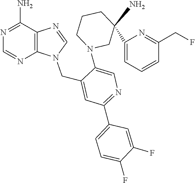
C1=NC2=C(N1CC1=CC(C3=CC=C(F)C(F)=C3)=NC=C1N1CC(C3=CC=CC(CF)=N3)(N)CCC1)N=CN=C2N
